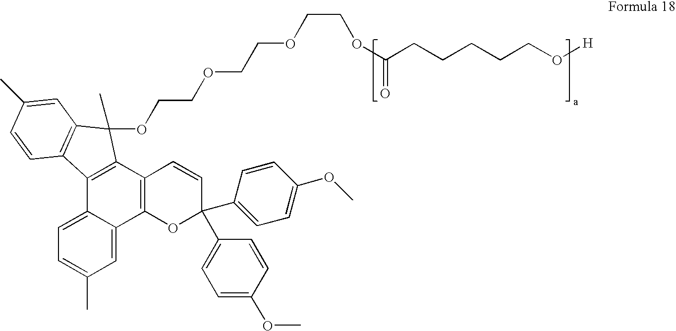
CC1=CC=C2C(=C1)C1=C(C3=C2C2=C(C3(OCCOCCOCCOC(CCCCCO[H])=O)C)C=C(C)C=C2)C=CC(C2=CC=C(OC)C=C2)(C2=CC=C(OC)C=C2)O1
